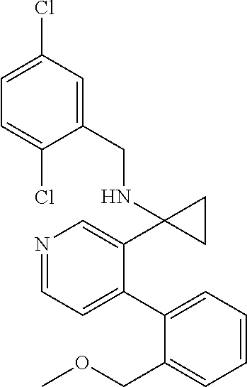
N1=CC=C(C2=CC=CC=C2COC)C(C2(NCC3=CC(Cl)=CC=C3Cl)CC2)=C1
